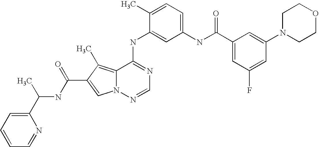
C1(C)=CC=C(NC(C2=CC(F)=CC(N3CCOCC3)=C2)=O)C=C1NC1=NC=NN2C1=C(C)C(C(NC(C1=CC=CC=N1)C)=O)=C2
